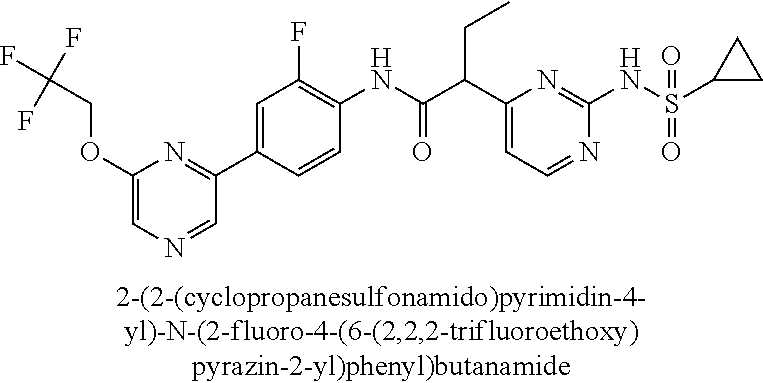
N1=CC=C(C(C(NC2=C(F)C=C(C3=NC(OCC(F)(F)F)=CN=C3)C=C2)=O)CC)N=C1NS(=O)(=O)C1CC1
